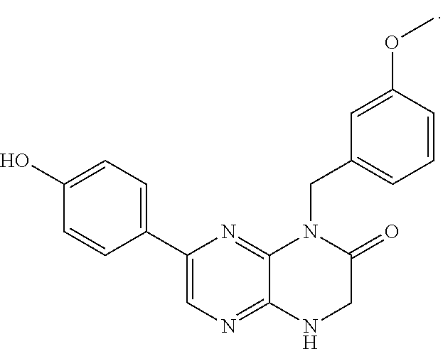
C1=C(O)C=CC(C2=CN=C3C(=N2)N(CC2=CC=CC(OC)=C2)C(=O)CN3)=C1
